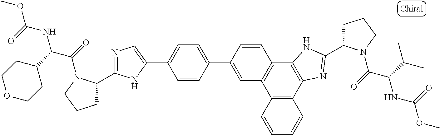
C12=C(C3=C(C4=C1C=C(C1=CC=C(C5=CN=C(C6CCCN6C(=O)C(C6CCOCC6)NC(OC)=O)N5)C=C1)C=C4)NC(C1CCCN1C(=O)C(C(C)C)NC(OC)=O)=N3)C=CC=C2
